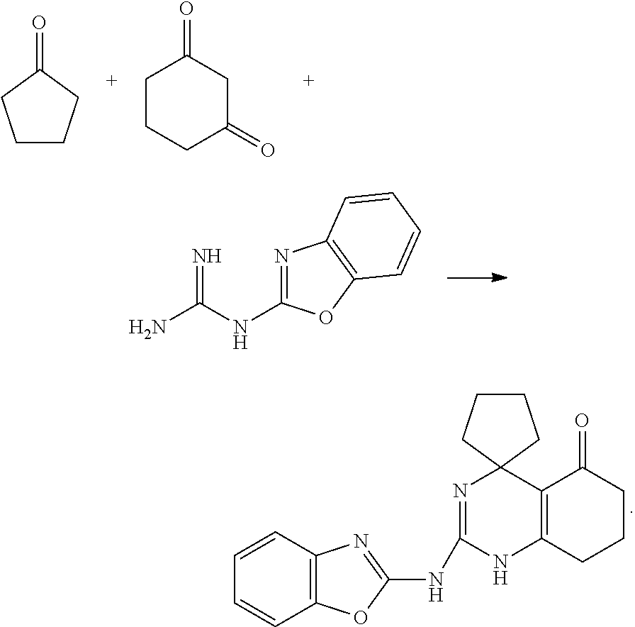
C1=CC=CC2=C1N=C(NC1=NC3(C4=C(N1)CCCC4=O)CCCC3)O2.C1CCC(=O)C1.C1(=O)CCCC(=O)C1.C1(NC(N)=N)=NC2=C(O1)C=CC=C2
